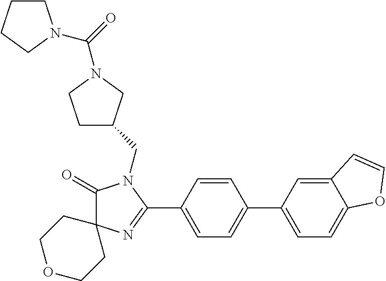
C1(=O)N(CC2CCN(C(=O)N3CCCC3)C2)C(C2=CC=C(C3=CC=C4C(=C3)C=CO4)C=C2)=NC12CCOCC2
